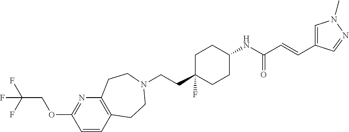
C(CC1(F)CCC(NC(C=CC2=CN(C)N=C2)=O)CC1)N1CCC2=C(N=C(OCC(F)(F)F)C=C2)CC1
